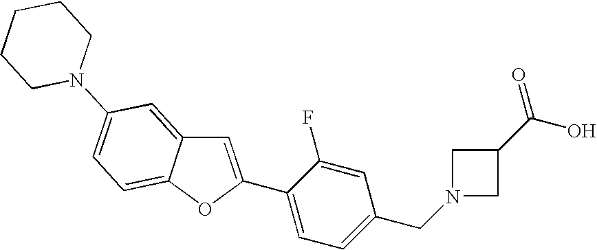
C1=C(C2=CC=C(CN3CC(C(=O)O)C3)C=C2F)OC2=CC=C(N3CCCCC3)C=C12
